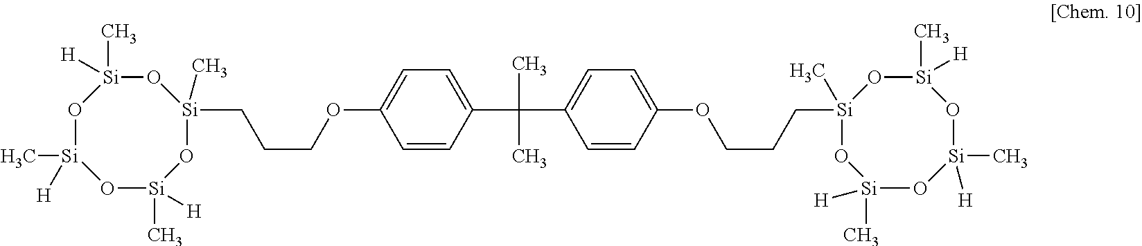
O1[Si](C)([H])O[Si](C)([H])O[Si](C)(CCCOC2=CC=C(C(C)(C)C3=CC=C(OCCC[Si]4(C)O[Si]([H])(C)O[Si](C)([H])O[Si](C)([H])O4)C=C3)C=C2)O[Si]1(C)[H]
